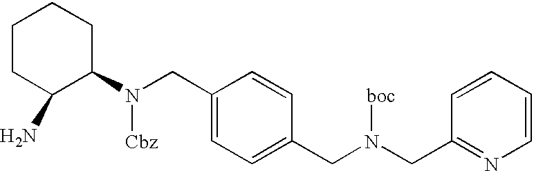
C1CC(N)C(N(CC2=CC=C(CN(CC3=NC=CC=C3)[boc])C=C2)[Cbz])CC1
